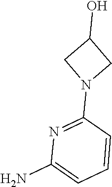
C1=CC(N2CC(O)C2)=NC(N)=C1
